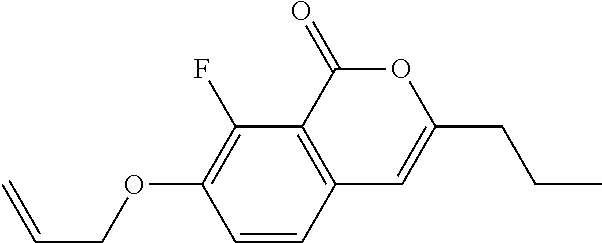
C1=CC2=C(C(F)=C1OCC=C)C(=O)OC(CCC)=C2
